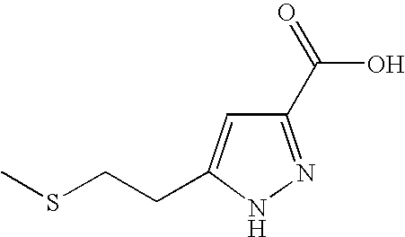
C1(C(=O)O)=NNC(CCSC)=C1
